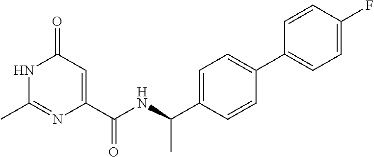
N1C(C)=NC(C(NC(C2=CC=C(C3=CC=C(F)C=C3)C=C2)C)=O)=CC1=O
